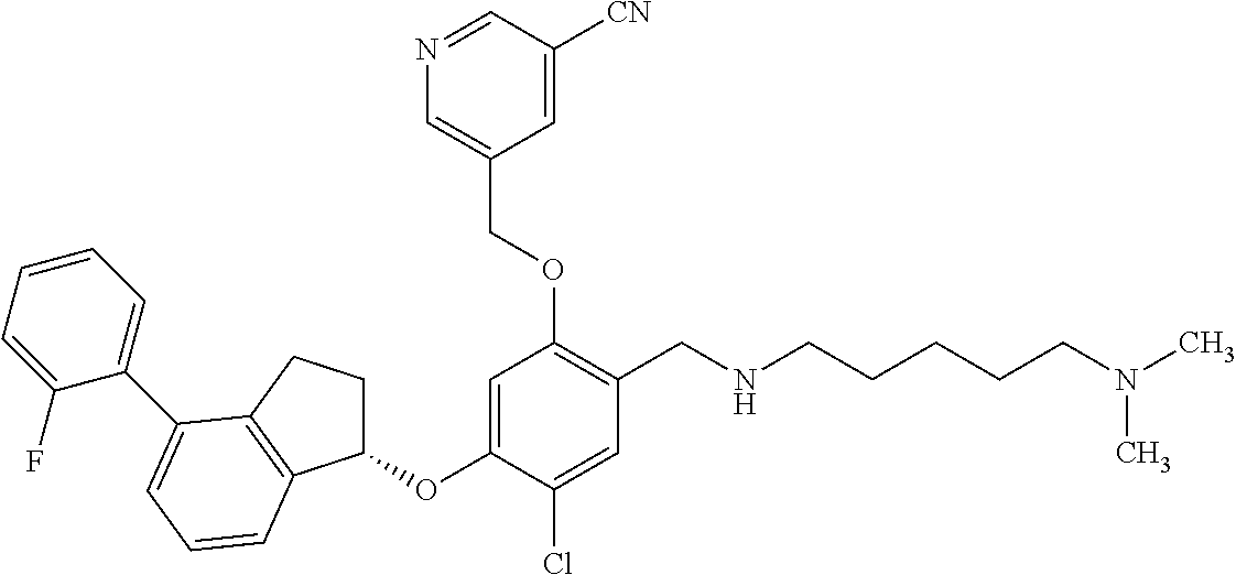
C1(OC2=CC(OCC3=CN=CC([CN])=C3)=C(CNCCCCCN(C)C)C=C2Cl)CCC2=C1C=CC=C2C1=CC=CC=C1F
